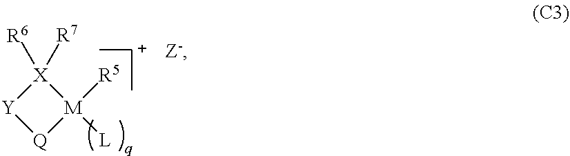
[Q]1[M]([R5])([L])[X]([R6])([R7])[Y]1
